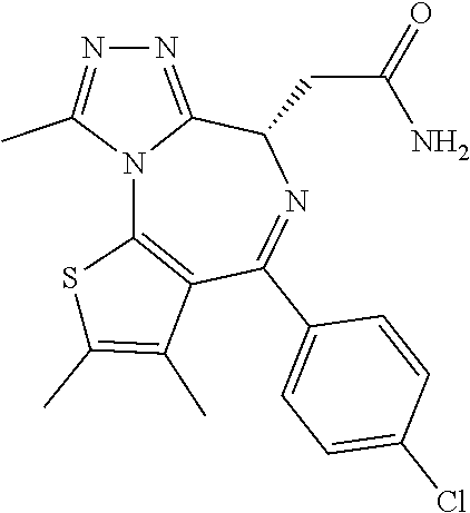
NC(CC1C2=NN=C(C)N2C2=C(C(C3=CC=C(Cl)C=C3)=N1)C(C)=C(C)S2)=O
